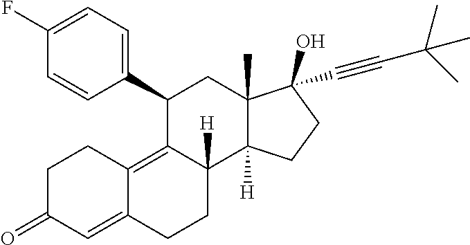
C1(C2=CC=C(F)C=C2)C2=C3C(=CC(=O)CC3)CCC2([H])C2([H])C(C)(C1)C(C#CC(C)(C)C)(O)CC2
